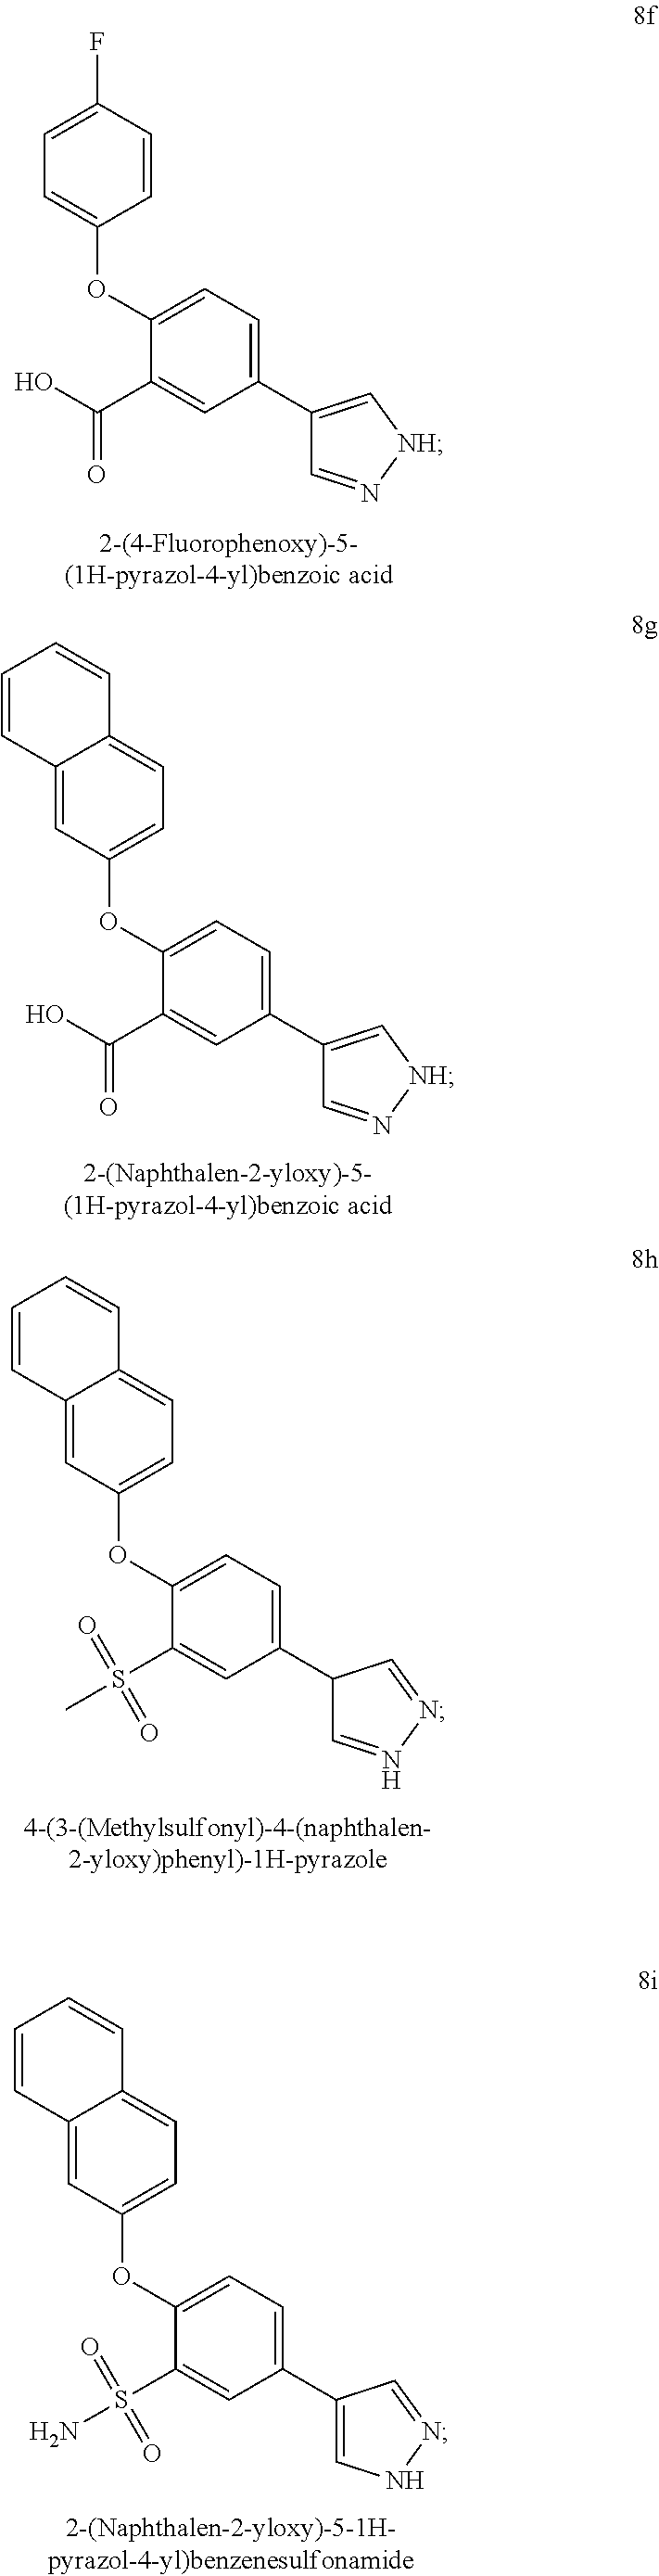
C1=CC(F)=CC=C1OC1=CC=C(C2=C[NH]N=C2)C=C1C(O)=O.C1=C2C(=CC=C1OC1=CC=C(C3=C[NH]N=C3)C=C1C(O)=O)C=CC=C2.C1=C2C(=CC=C1OC1=CC=C(C3C=NN=C3)C=C1S(C)(=O)=O)C=CC=C2.C1=C2C(=CC=C1OC1=CC=C(C3=CNN=C3)C=C1S(N)(=O)=O)C=CC=C2
